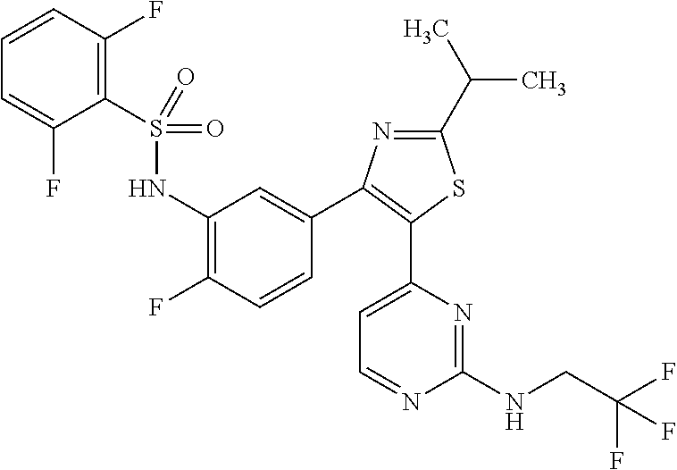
C1=CC(F)=C(S(NC2=C(F)C=CC(C3=C(C4=CC=NC(NCC(F)(F)F)=N4)SC(C(C)C)=N3)=C2)(=O)=O)C(F)=C1
